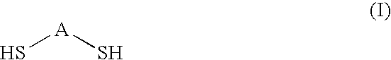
S[A]S
